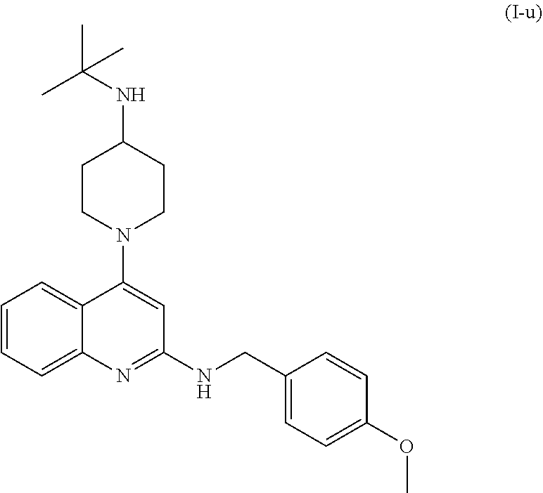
C1=CC=C2C(=C1)C(N1CCC(NC(C)(C)C)CC1)=CC(NCC1=CC=C(OC)C=C1)=N2
